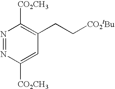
N1=NC([CO2CH3])=CC(CC[CO2tBu])=C1[CO2CH3]
